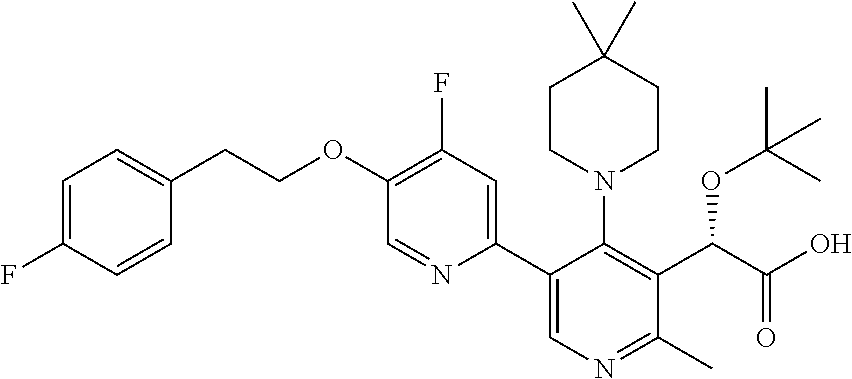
C1=NC(C2=CN=C(C)C(C(C(O)=O)OC(C)(C)C)=C2N2CCC(C)(C)CC2)=CC(F)=C1OCCC1=CC=C(F)C=C1
